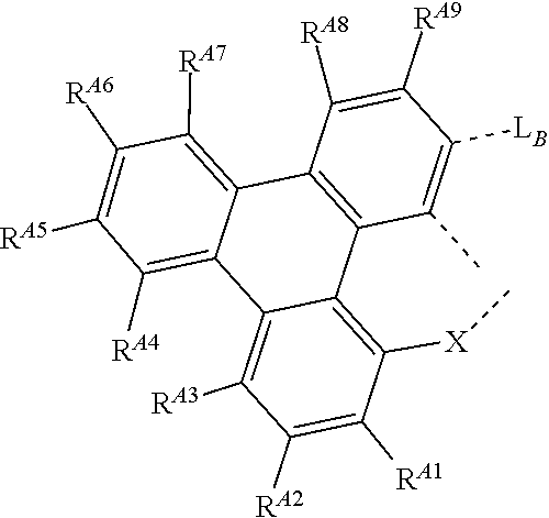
C12=C(C3=C([RA7])C([RA6])=C([RA5])C([RA4])=C3C3=C([RA3])C([RA2])=C([RA1])C([X]C)=C13)C([RA8])=C([RA9])C([LB])=C2C
